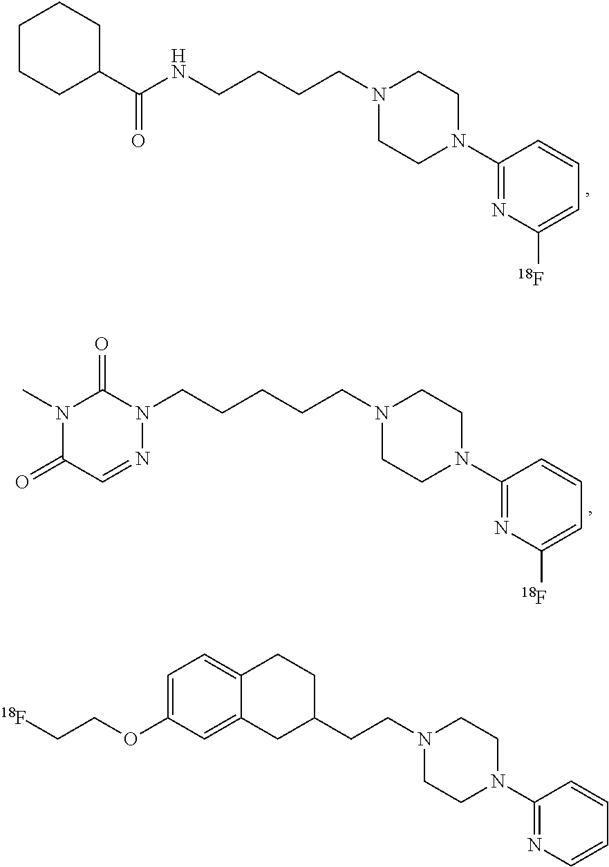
C(NCCCCN1CCN(C2=NC([18F])=CC=C2)CC1)(C1CCCCC1)=O.N1(CCCCCN2CCN(C3=NC([18F])=CC=C3)CC2)C(=O)N(C)C(=O)C=N1.C1(CCN2CCN(C3=NC=CC=C3)CC2)CCC2=CC=C(OCC[18F])C=C2C1
